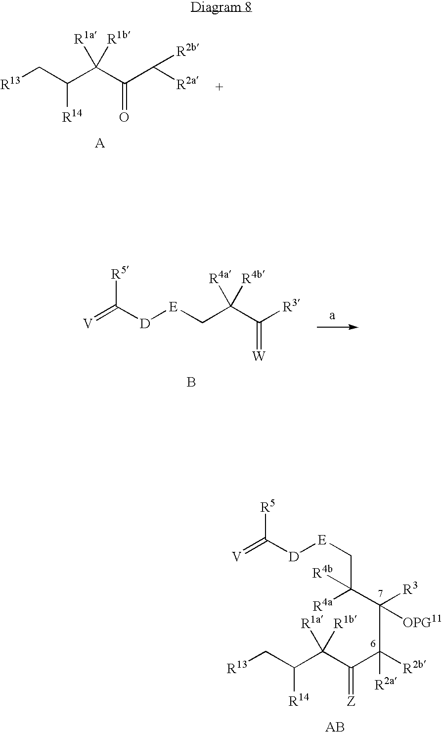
[R13]CC(C(C(C([R2a])[R2b])=O)([R1a])[R1b])[R14].[V]=C([D][E]CC(C([R3])=[W])([R4a])[R4b])[R5].B.[V]=C([D][E]CC([R4a])(C([R3])([OPG11])C(C(C(C(C[R13])[R14])([R1b])[R1a])=[Z])([R2b])[R2a])[R4b])[R5]
